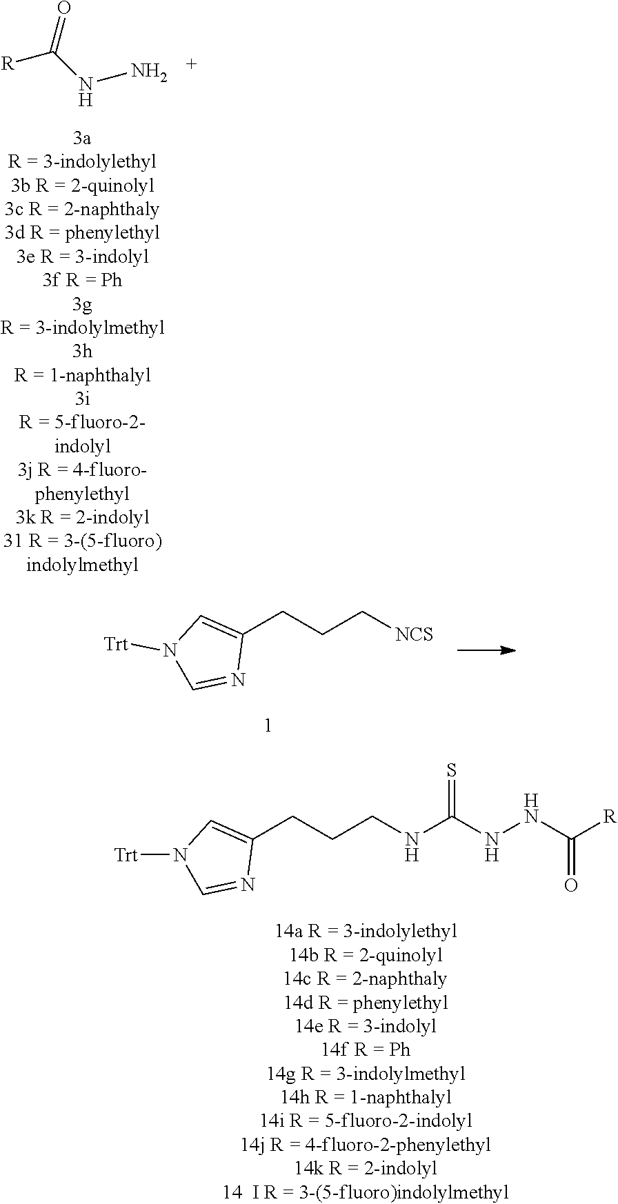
C1(CCCNC(NNC([R])=O)=S)=CN([Trt])C=N1.[R]C(NN)=O.C1(CCC[NCS])=CN([Trt])C=N1
